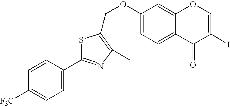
C1=CC(C2=NC(C)=C(COC3=CC=C4C(=C3)OC=C(I)C4=O)S2)=CC=C1[F3C]
